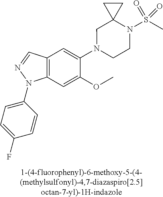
N1(C2=CC3=C(C=C2OC)N(C2=CC=C(F)C=C2)N=C3)CCN(S(C)(=O)=O)C2(C1)CC2
